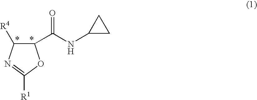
C1(C(NC2CC2)=O)C([R4])N=C([R1])O1
